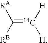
C(=[14C]([H])[H])([RB])[RA]
